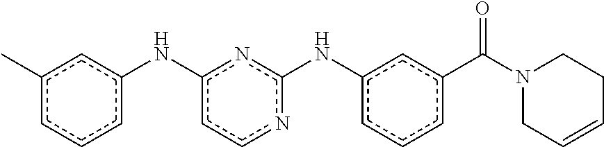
c1(C)cccc(Nc2ccnc(Nc3cccc(C(N4CC=CCC4)=O)c3)n2)c1
